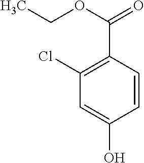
C(OC(=O)C1=C(Cl)C=C(O)C=C1)C
